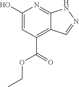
C12=NC(O)=CC(C(=O)OCC)=C1C=NN2
